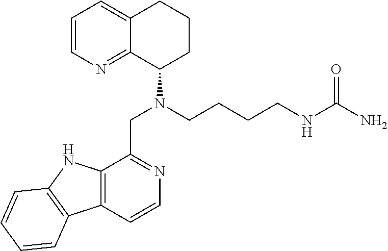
C1=CN=C2C(=C1)CCCC2N(CC1=NC=CC2=C1NC1=C2C=CC=C1)CCCCNC(N)=O
